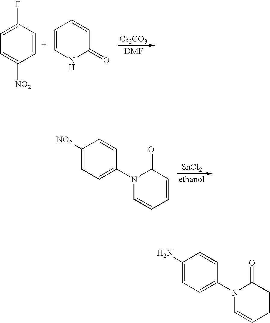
[DMF].[Cs2CO3].C1=CC(F)=CC=C1[NO2].C1=CNC(=O)C=C1.[SnCl2].[ethanol].C1([NO2])=CC=C(N2C=CC=CC2=O)C=C1.C1(N)=CC=C(N2C=CC=CC2=O)C=C1
